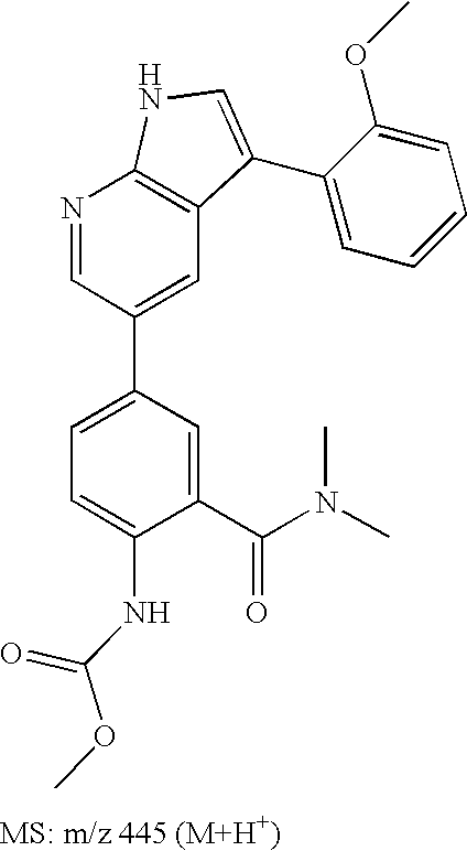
N1=CC(C2=CC=C(NC(OC)=O)C(C(N(C)C)=O)=C2)=CC2=C1NC=C2C1=CC=CC=C1OC
